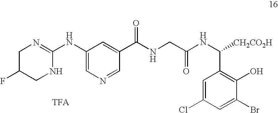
C1(NC2=NCC(F)CN2)=CN=CC(C(=O)NCC(NC(C2=C(O)C(Br)=CC(Cl)=C2)[CH2CO2H])=O)=C1
